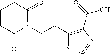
C1CC(=O)N(CCC2=C(C(O)=O)N=CN2)C(=O)C1
